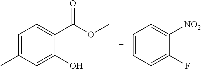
C1=CC=C([NO2])C(F)=C1.C1(C)=CC=C(C(=O)OC)C(O)=C1
